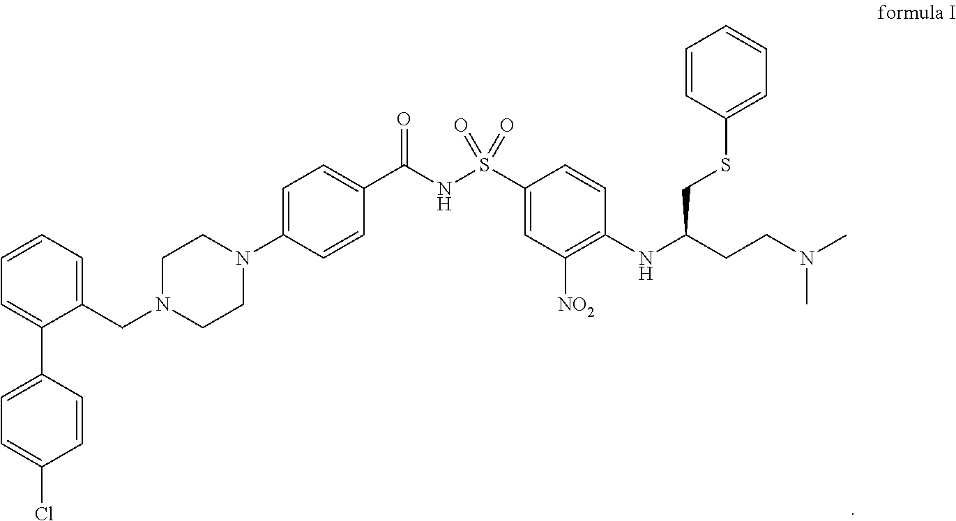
C1(CN2CCN(C3=CC=C(C(NS(C4=CC([NO2])=C(NC(CCN(C)C)CSC5=CC=CC=C5)C=C4)(=O)=O)=O)C=C3)CC2)=CC=CC=C1C1=CC=C(Cl)C=C1
